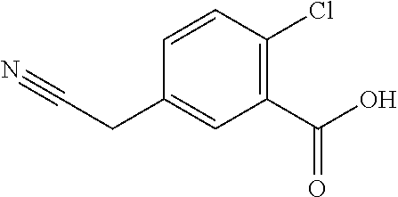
C1=CC(CC#N)=CC(C(O)=O)=C1Cl
